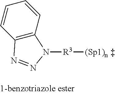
C12=C(C=CC=C1)N([R3][(Sp1)n ])N=N2
